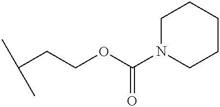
CC(C)CCOC(N1CCCCC1)=O
